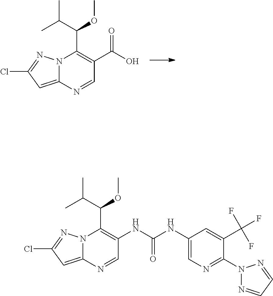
N12C(=CC(Cl)=N1)N=CC(C(O)=O)=C2C(C(C)C)OC.N12C(=CC(Cl)=N1)N=CC(NC(NC1=CN=C(N3N=CC=N3)C(C(F)(F)F)=C1)=O)=C2C(C(C)C)OC
